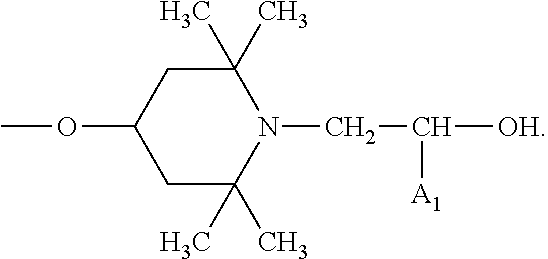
N1(CC([OH])[A1])C(C)(C)CC(OC)CC1(C)C
